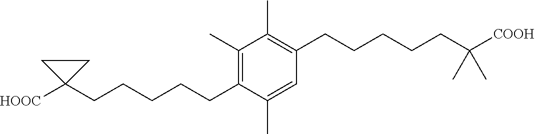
C1(C)=C(CCCCCC2([HOOC])CC2)C(C)=CC(CCCCCC(C)(C)[COOH])=C1C
